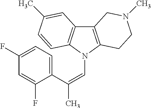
C12=C(N(C=C(C3=CC=C(F)C=C3F)C)C3=C1C=C(C)C=C3)CCN(C)C2
